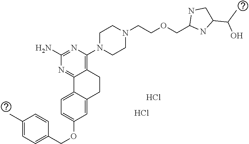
C1(N)=NC(N2CCN(CCOCC3NC(C(C)O)CN3)CC2)=C2C(=N1)C1=CC=C(OCC3=CC=C(C)C=C3)C=C1CC2.Cl.Cl
